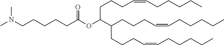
N(CCCCCC(OC(CCCC=CCCCCC)C(CCCC=CCCCCC)CCCC=CCCCCC)=O)(C)C
